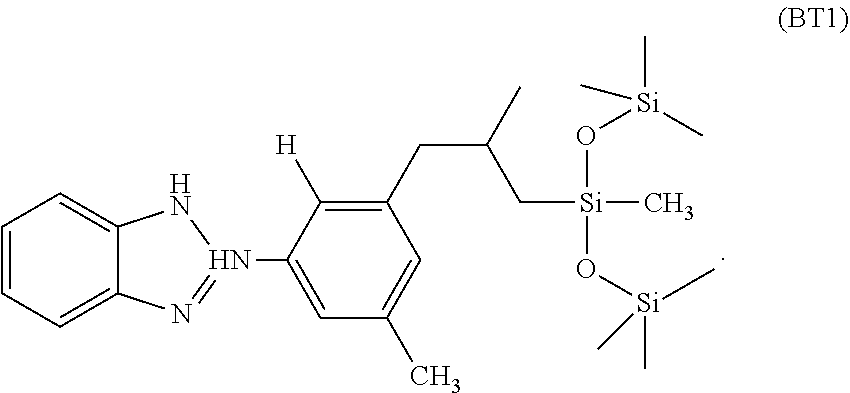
C1=CC=C2C(=C1)NN(C1=CC(C)=CC(CC(C[Si](O[Si](C)(C)C)(O[Si](C)(C)C)C)C)=C1[H])=N2
